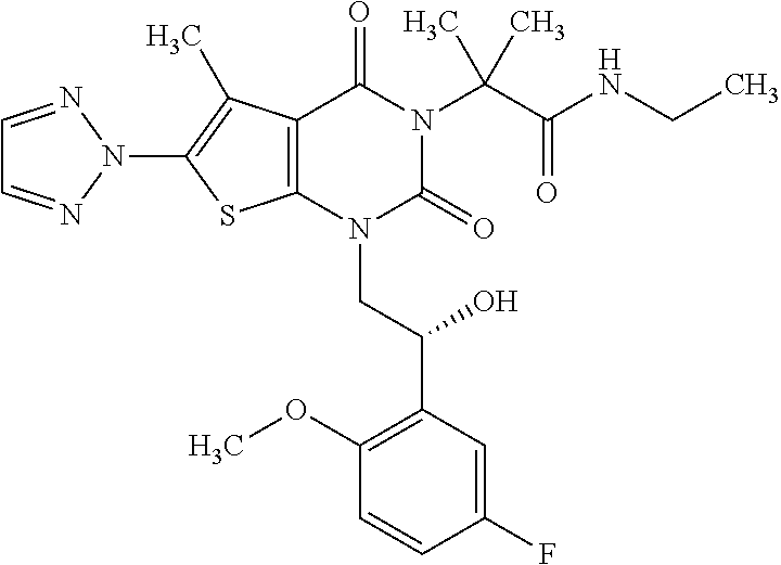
C12=C(C(C)=C(N3N=CC=N3)S1)C(=O)N(C(C(=O)NCC)(C)C)C(=O)N2CC(C1=C(OC)C=CC(F)=C1)O
